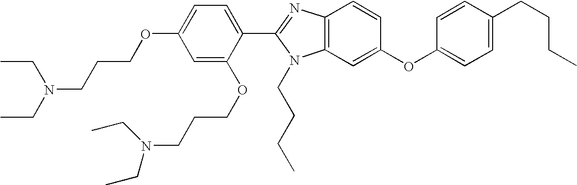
C1=C(OCCCN(CC)CC)C=C(OCCCN(CC)CC)C(C2=NC3=C(N2CCCC)C=C(OC2=CC=C(CCCC)C=C2)C=C3)=C1
